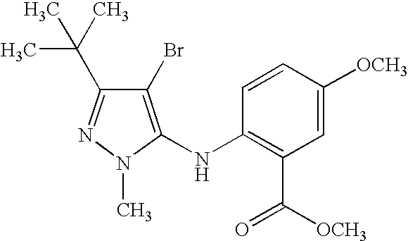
C1(Br)=C(NC2=C(C([OCH3])=O)C=C([OCH3])C=C2)N(C)N=C1C(C)(C)C
